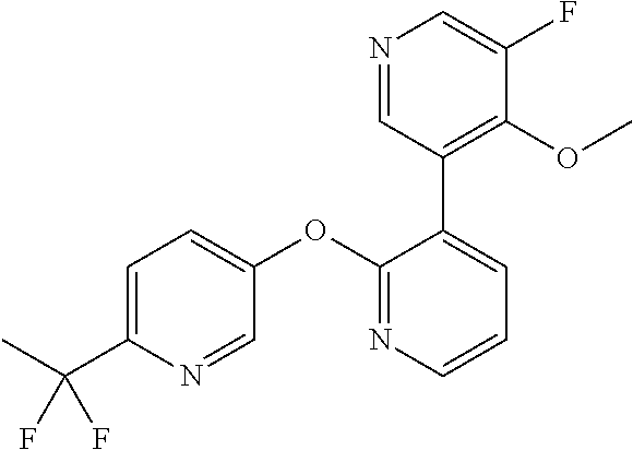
C1=C(C(F)(F)C)N=CC(OC2=NC=CC=C2C2=C(OC)C(F)=CN=C2)=C1
